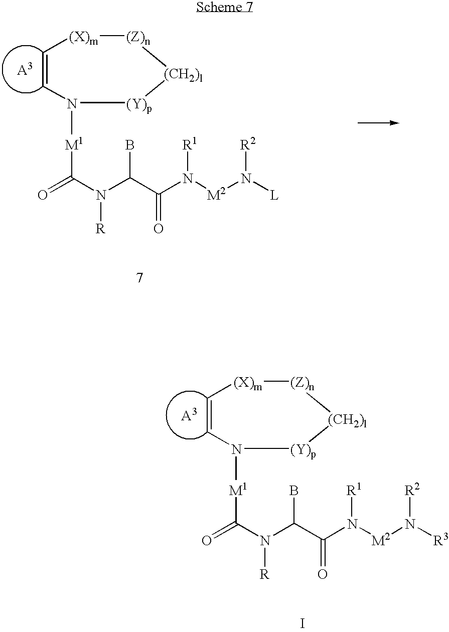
O=C(N(C(C(N([M2]N([L])[R2])[R1])=O)B)[R])[M1]N1[(Y)p][(CH2)l][(Z)n][(X)m]C=C1.O=C(N(C(C(N([M2]N([R3])[R2])[R1])=O)B)[R])[M1]N1[(Y)p][(CH2)l][(Z)n][(X)m]C=C1.I
